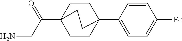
C1CC2(C3=CC=C(Br)C=C3)CCC1(C(=O)CN)CC2
